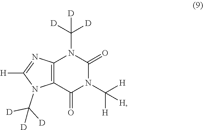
C12=C(C(=O)N(C([H])([H])[H])C(=O)N1C([D])([D])[D])N(C([D])([D])[D])C([H])=N2
